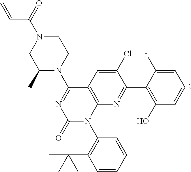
C1(Cl)=CC2=C(N=C1C1=C(O)C=CC=C1F)N(C1=C(C(C)(C)C)C=CC=C1)C(=O)N=C2N1CCN(C(=O)C=C)CC1C
